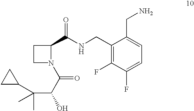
C1(CNC(C2CCN2C(C(C(C)(C)C2CC2)O)=O)=O)=C(F)C(F)=CC=C1CN
